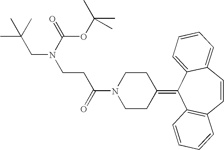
C(N1CCC(=C2C3=C(C=CC4=CC=CC=C24)C=CC=C3)CC1)(CCN(CC(C)(C)C)C(=O)OC(C)(C)C)=O
